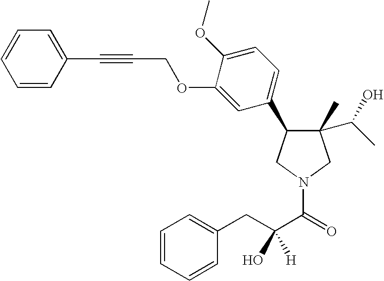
C1(C)(C(C)O)C(C2=CC=C(OC)C(OCC#CC3=CC=CC=C3)=C2)CN(C(C(CC2=CC=CC=C2)(O)[H])=O)C1
